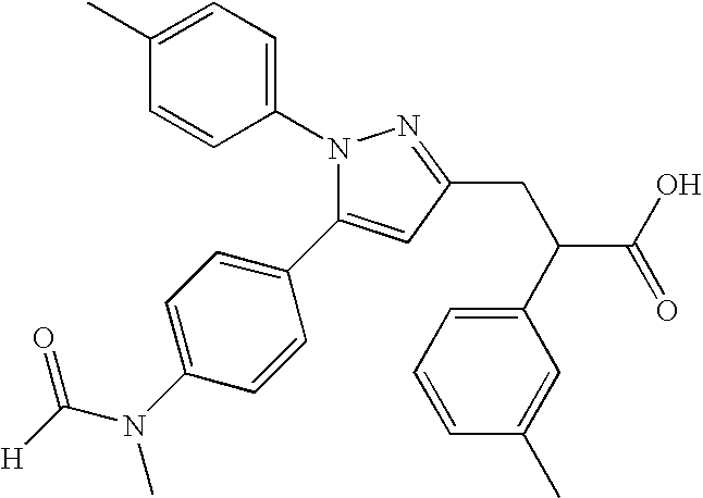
N1(C2=CC=C(C)C=C2)C(C2=CC=C(N(C([H])=O)C)C=C2)=CC(CC(C2=CC=CC(C)=C2)C(O)=O)=N1
